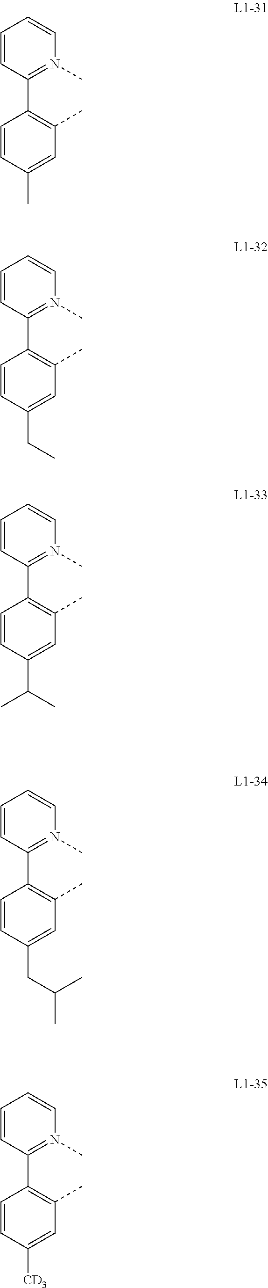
C1=CC(C2=C(C)C=C(C)C=C2)=N(C)C=C1.C1=CC(C2=C(C)C=C(CC)C=C2)=N(C)C=C1.C1=CC(C2=C(C)C=C(C(C)C)C=C2)=N(C)C=C1.C1=CC(C2=C(C)C=C(CC(C)C)C=C2)=N(C)C=C1.C1=CC(C2=C(C)C=C([CD3])C=C2)=N(C)C=C1
